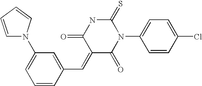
O=C1C(=CC2=CC(N3C=CC=C3)=CC=C2)C(=O)N(C2=CC=C(Cl)C=C2)C(=S)N1
